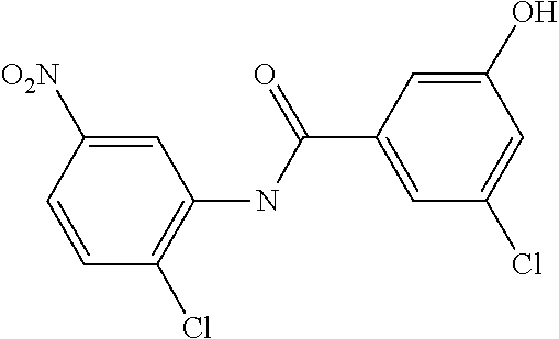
C1=C([O2N])C=CC(Cl)=C1NC(C1=CC(Cl)=CC(O)=C1)=O
